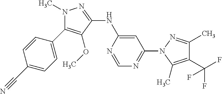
N1(C)C(C2=CC=C(C#N)C=C2)=C(OC)C(NC2=CC(N3C(C)=C(C(F)(F)F)C(C)=N3)=NC=N2)=N1
